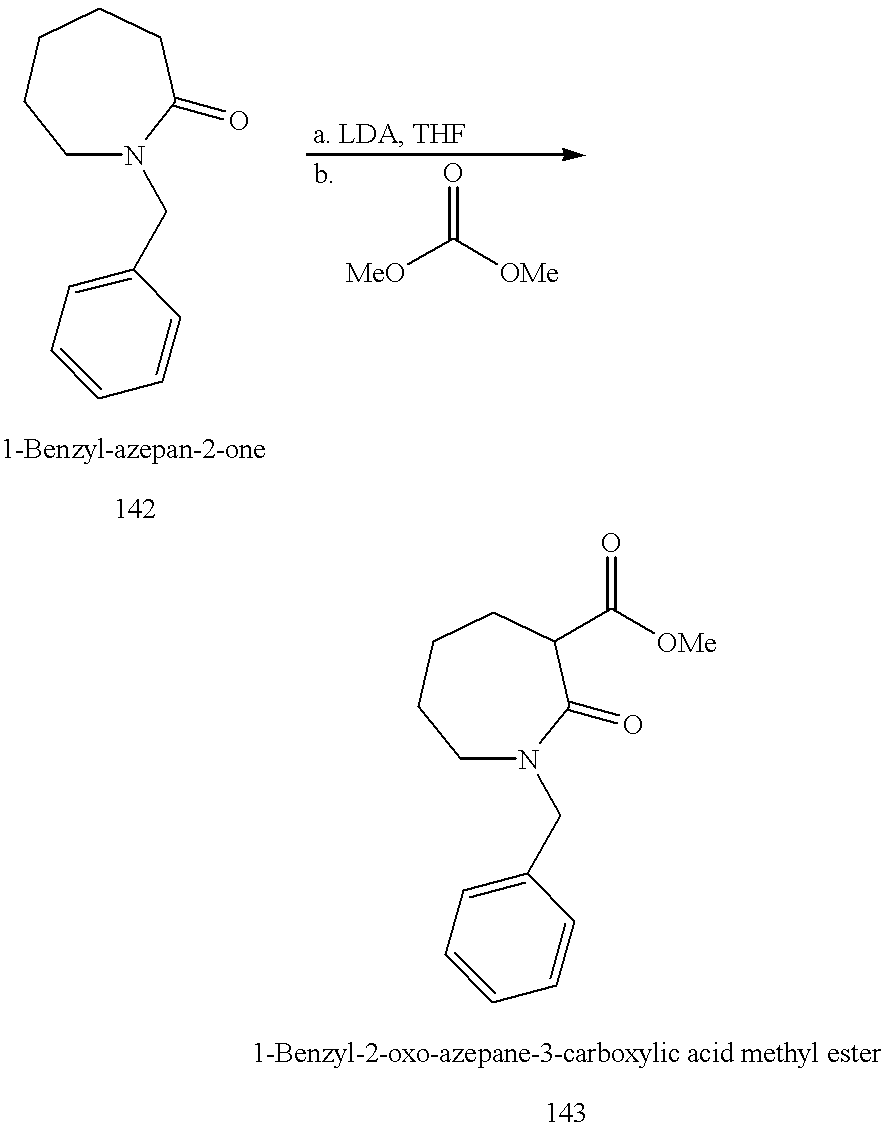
C1N(CC2=CC=CC=C2)C(=O)CCCC1.[MeO]C([OMe])=O.C1N(CC2=CC=CC=C2)C(=O)C(C(=O)[OMe])CCC1
